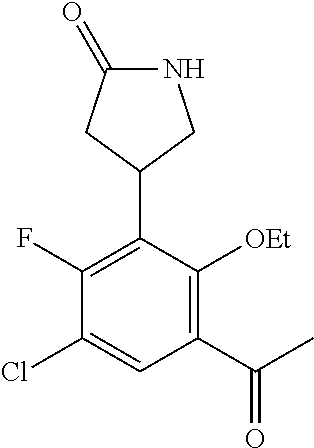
N1C(=O)CC(C2=C(F)C(Cl)=CC(C(C)=O)=C2[OEt])C1
